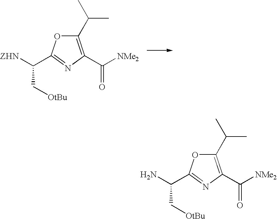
C1(C(C)C)=C(C([NMe2])=O)N=C(C([ZHN])C[OtBu])O1.C1(C(C)C)=C(C([NMe2])=O)N=C(C(N)C[OtBu])O1
